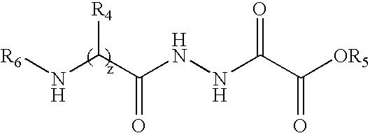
[R6]NC(C(NNC(C([OR5])=O)=O)=O)[R4]
